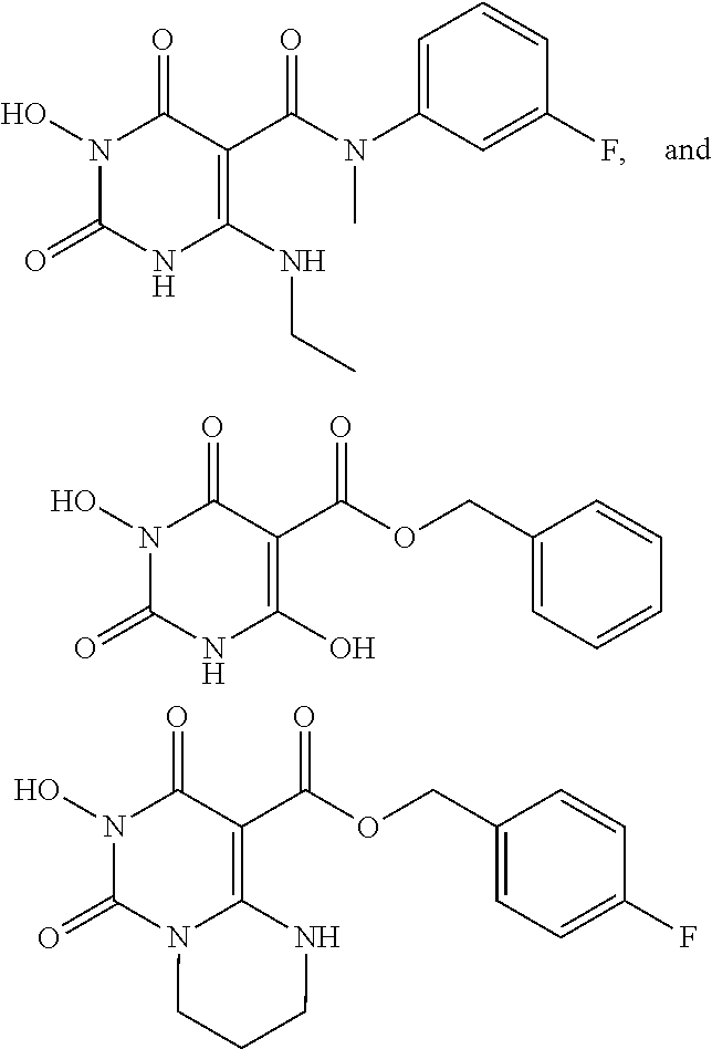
N1(O)C(=O)NC(NCC)=C(C(N(C2=CC=CC(F)=C2)C)=O)C1=O.N1(O)C(=O)NC(O)=C(C(OCC2=CC=CC=C2)=O)C1=O.N1(O)C(=O)N2C(=C(C(OCC3=CC=C(F)C=C3)=O)C1=O)NCCC2
